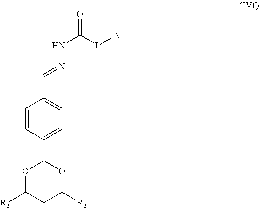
O1C([R3])CC([R2])OC1C1=CC=C(C=NNC(=O)[L][A])C=C1
